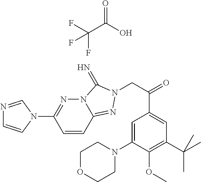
C(C(O)=O)(F)(F)F.N1=CN(C2=NN3C(=NN(CC(=O)C4=CC(C(C)(C)C)=C(OC)C(N5CCOCC5)=C4)C3=N)C=C2)C=C1
